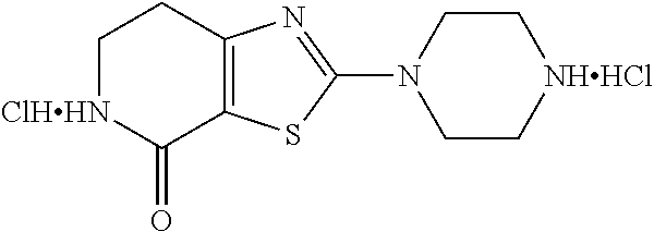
C1[ClHHN]C(=O)C2=C(C1)N=C(N1CC[NHHCl]CC1)S2
